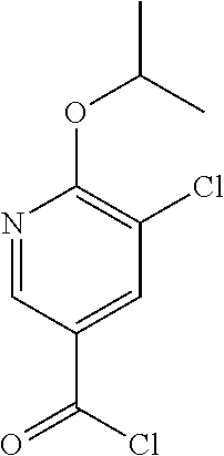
N1=CC(C(=O)Cl)=CC(Cl)=C1OC(C)C
